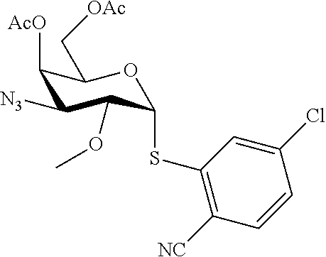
C1(SC2C(OC)C([N3])C([AcO])C(C[OAc])O2)=C([NC])C=CC(Cl)=C1
